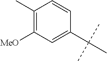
C1(C)=C([MeO])C=C(C(C)(C)C)C=C1
